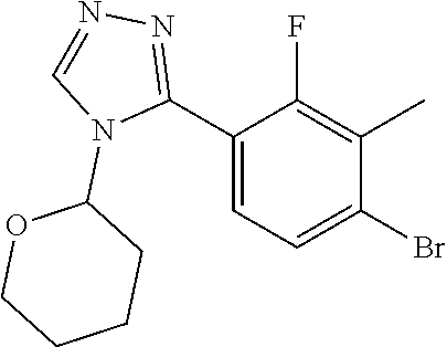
C1(F)=C(C)C(Br)=CC=C1C1=NN=CN1C1OCCCC1
